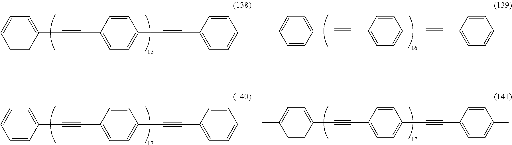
C1=CC(C#CC2=CC=C(C#CC3=CC=CC=C3)C=C2)=CC=C1.C1=CC(C#CC2=CC=C(C#CC3=CC=C(C)C=C3)C=C2)=CC=C1C.C1=CC(C#CC2=CC=C(C#CC3=CC=CC=C3)C=C2)=CC=C1.C1=CC(C#CC2=CC=C(C#CC3=CC=C(C)C=C3)C=C2)=CC=C1C
